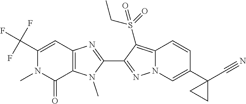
C1(C(F)(F)F)=CC2=C(C(=O)N1C)N(C)C(C1=NN3C(=C1S(=O)(CC)=O)C=CC(C1(C#N)CC1)=C3)=N2
